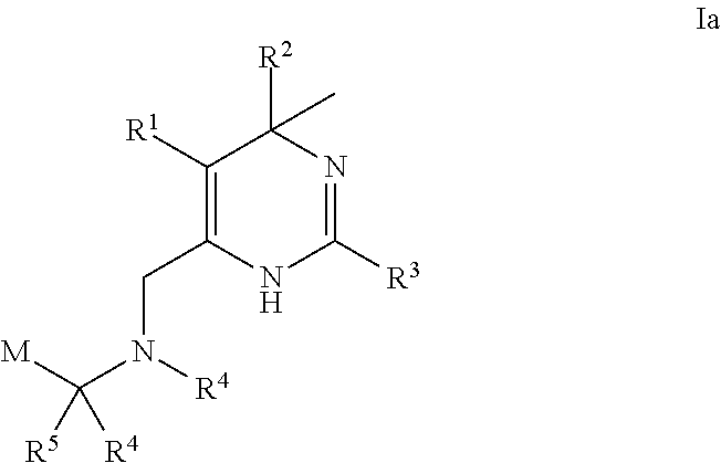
C1([R1])=C(CN(C([M])([R4])[R5])[R4])NC([R3])=NC1([R2])C
